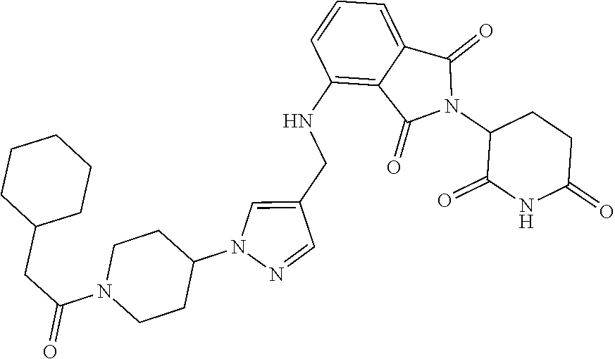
C1(NCC2=CN(C3CCN(C(CC4CCCCC4)=O)CC3)N=C2)=C2C(=CC=C1)C(=O)N(C1C(=O)NC(=O)CC1)C2=O
